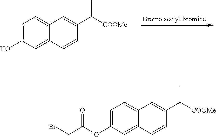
C1=C(O)C=C2C(=C1)C=C(C([COOMe])C)C=C2.C1=C(OC(CBr)=O)C=C2C(=C1)C=C(C([COOMe])C)C=C2
